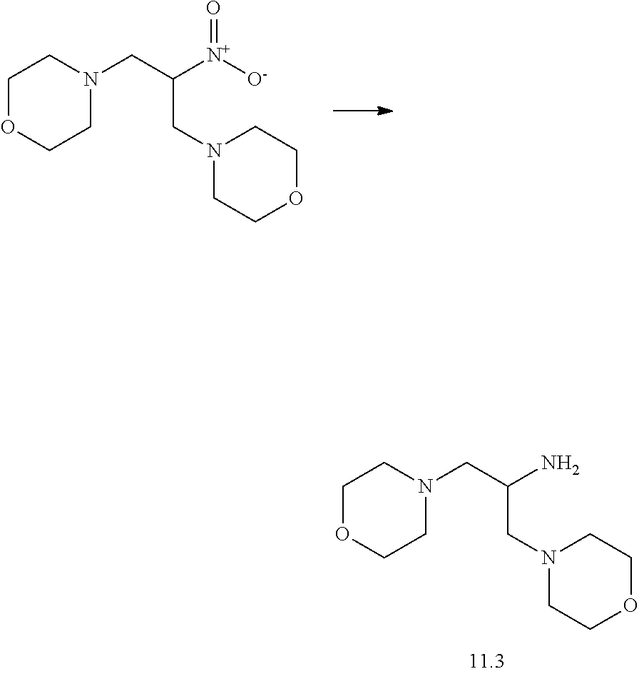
C1OCCN(CC(N)CN2CCOCC2)C1.C1OCCN(CC([N+]([O-])=O)CN2CCOCC2)C1
